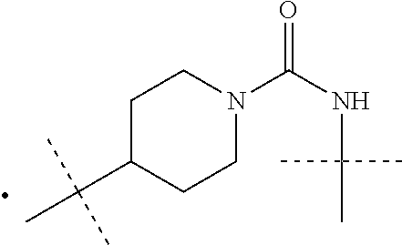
C1C(C(C)(C)C)CCN(C(NC(C)(C)C)=O)C1
